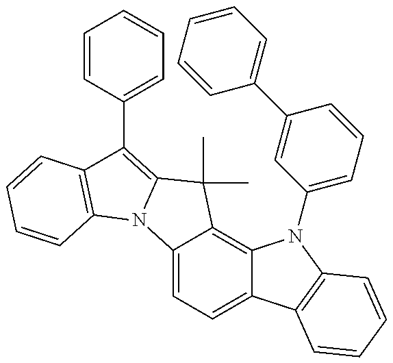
C12=CC=C3C(=C1C(C)(C)C1=C(C4=CC=CC=C4)C4=C(N21)C=CC=C4)N(C1=CC=CC(C2=CC=CC=C2)=C1)C1=C3C=CC=C1
